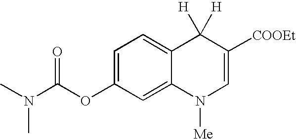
C1=C(OC(N(C)C)=O)C=C2C(=C1)C([H])([H])C([COOEt])=CN2[Me]
